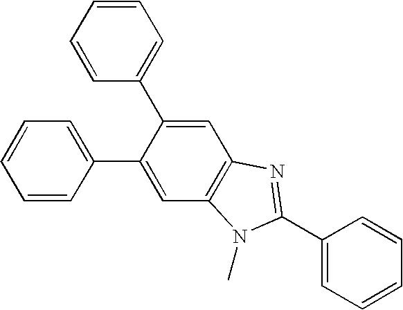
C1=CC=CC(C2=CC3=C(C=C2C2=CC=CC=C2)N(C)C(C2=CC=CC=C2)=N3)=C1
